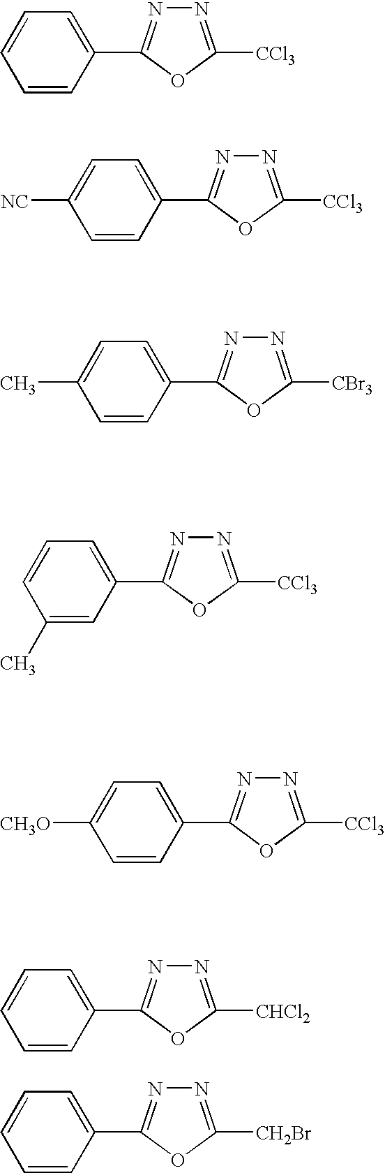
C1=CC(C2=NN=C([CCl3])O2)=CC=C1.C1=CC(C2=NN=C([CCl3])O2)=CC=C1[NC].C1=CC(C2=NN=C([CBr3])O2)=CC=C1C.C1(C)=CC(C2=NN=C([CCl3])O2)=CC=C1.C1=CC(C2=NN=C([CCl3])O2)=CC=C1[CH3O].C1=CC(C2=NN=C([CHCl2])O2)=CC=C1.C1=CC(C2=NN=C([CH2Br])O2)=CC=C1
